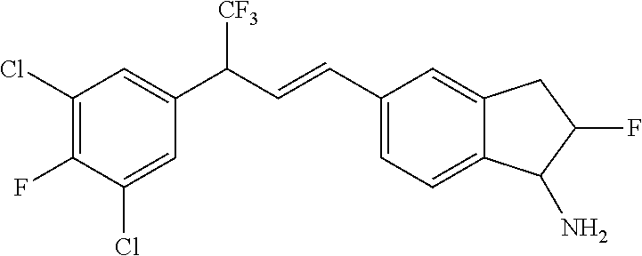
C1(Cl)=C(F)C(Cl)=CC(C([CF3])C=CC2=CC=C3C(=C2)CC(F)C3N)=C1
